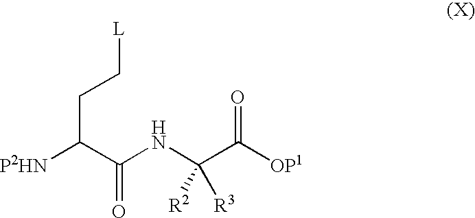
C(C(C([H N]C(C([OP1])=O)([R2])[R3])=O)[P2HN])C[L]
